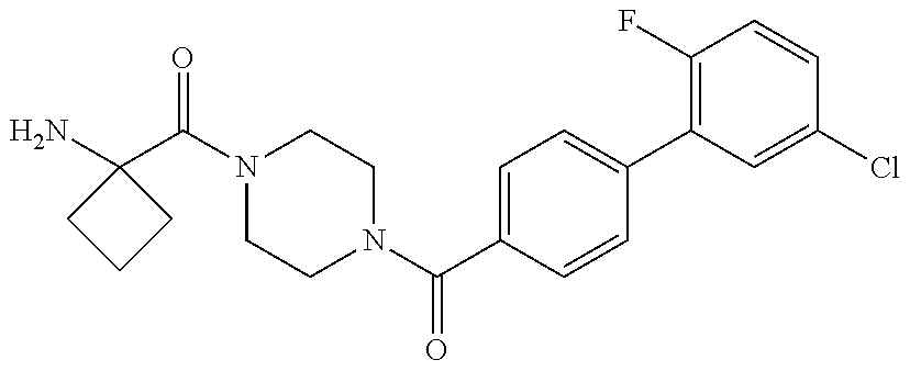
NC1(C(N2CCN(C(C3=CC=C(C4=C(F)C=CC(Cl)=C4)C=C3)=O)CC2)=O)CCC1
